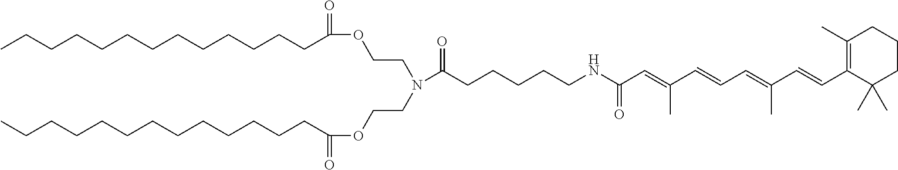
CCCCCCCCCCCCCC(=O)OCCN(CCOC(=O)CCCCCCCCCCCCC)C(CCCCCNC(C=C(C=CC=C(C)C=CC1=C(C)CCCC1(C)C)C)=O)=O
